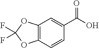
C12=C(C=CC(C(O)=O)=C1)OC(F)(F)O2
